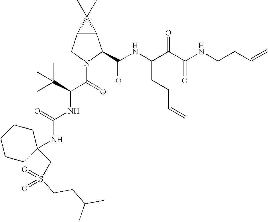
C12C(CN(C(=O)C(NC(NC3(CS(CCC(C)C)(=O)=O)CCCCC3)=O)C(C)(C)C)C1C(NC(C(C(NCCC=C)=O)=O)CCC=C)=O)C2(C)C
